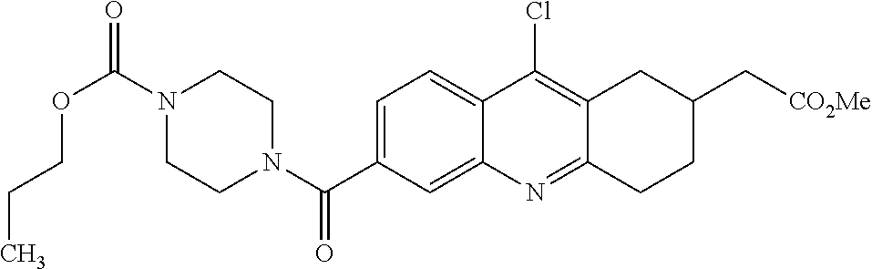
N1(C(OCCC)=O)CCN(C(=O)C2=CC=C3C(=C2)N=C2C(=C3Cl)CC(C[CO2Me])CC2)CC1
